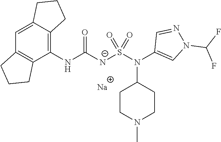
C1(NC([N-]S(N(C2=CN(C(F)F)N=C2)C2CCN(C)CC2)(=O)=O)=O)=C2C(=CC3=C1CCC3)CCC2.[Na]
